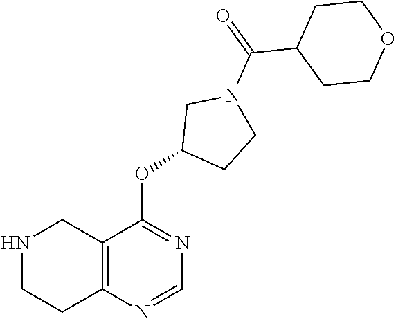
N1CCC2=C(C1)C(OC1CCN(C(=O)C3CCOCC3)C1)=NC=N2
